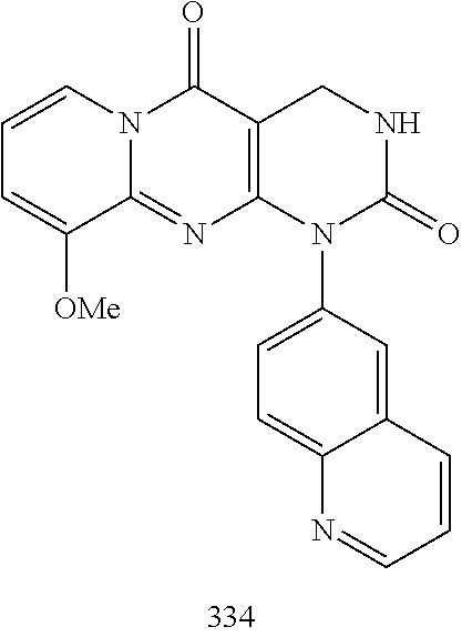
C1=CC=C([OMe])C2=NC3=C(C(=O)N12)CNC(=O)N3C1=CC=C2C(=C1)C=CC=N2
